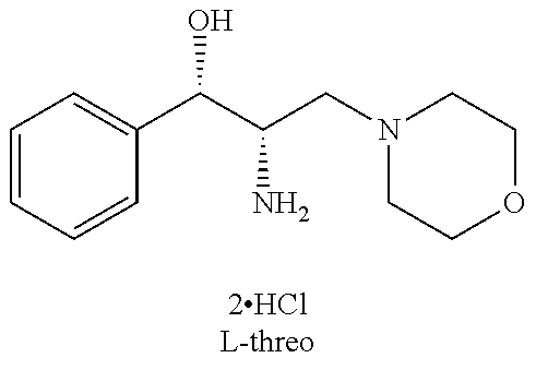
C1=CC=CC(C(C(N)CN2CCOCC2)O)=C1
